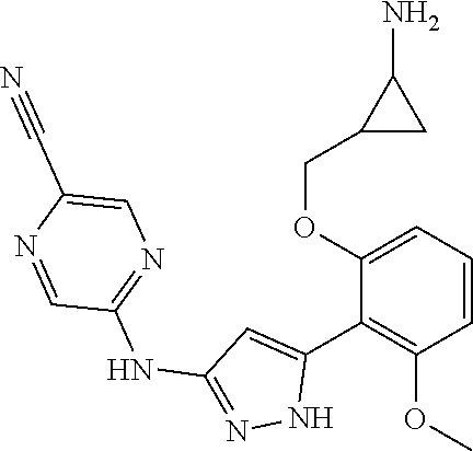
C1(NC2=NNC(C3=C(OC)C=CC=C3OCC3CC3N)=C2)=NC=C(C#N)N=C1
